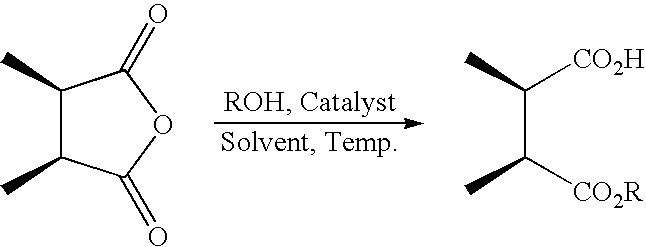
C1(C)C(C)C(=O)OC1=O.C(C(C)[CO2R])(C)[CO2H]
